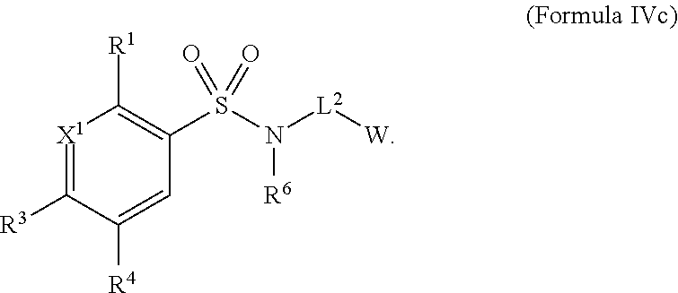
C1([R3])=[X1]C([R1])=C(S(N([L2][W])[R6])(=O)=O)C=C1[R4]
